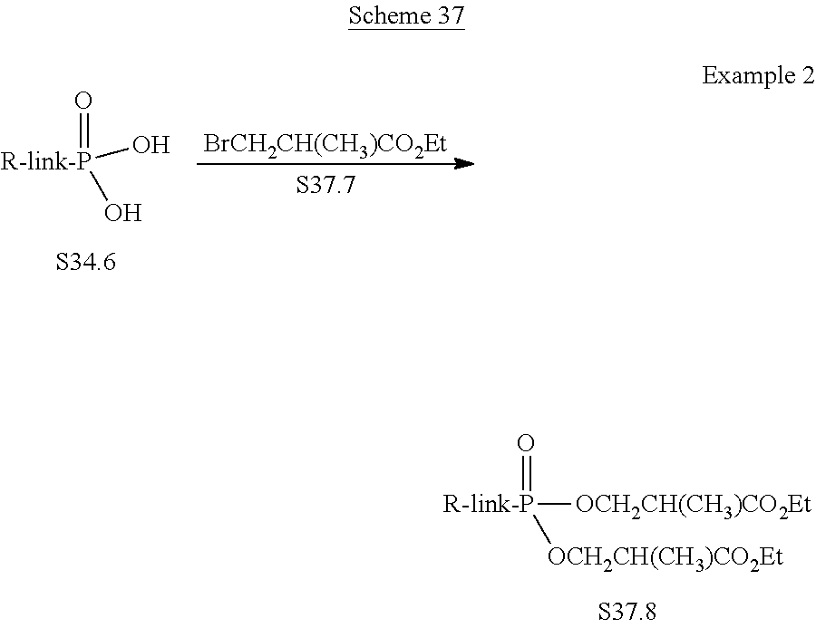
O=[R-link-P](O)O.[BrCH2CH(CH3)CO2Et].O=[R-link-P]([OCH2CH(CH3)CO2Et])[OCH2CH(CH3)CO2Et]
